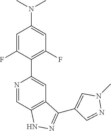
N1=CC2=C(C=C1C1=C(F)C=C(N(C)C)C=C1F)C(C1=CN(C)N=C1)=NN2
